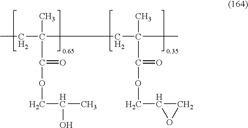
CCC(C)(CC(C)(C)C(=O)OCC1OC1)C(=O)OCC(O)C
